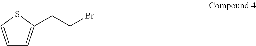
C1=CSC(CCBr)=C1
